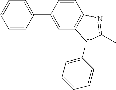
C1=CC(C2=CC3=C(C=C2)N=C(C)N3C2=CC=CC=C2)=CC=C1
